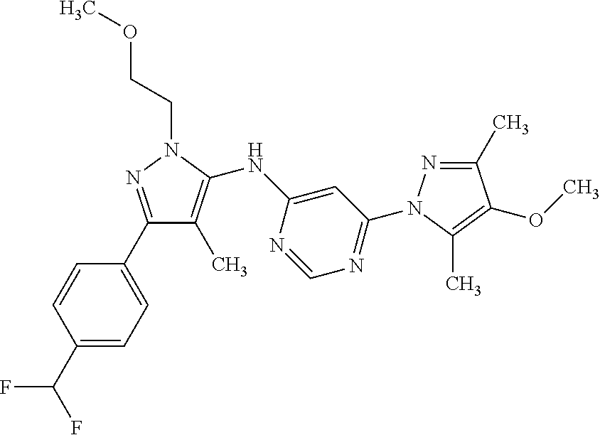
C1(C2=CC=C(C(F)F)C=C2)=NN(CCOC)C(NC2=CC(N3N=C(C)C(OC)=C3C)=NC=N2)=C1C
